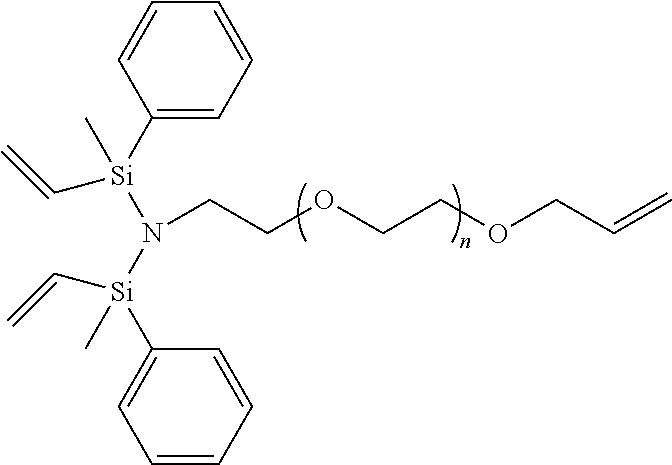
C1([Si](C=C)(C)N([Si](C2=CC=CC=C2)(C=C)C)CCOCCOCC=C)=CC=CC=C1
